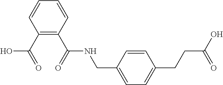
C(NC(C1=C(C(O)=O)C=CC=C1)=O)C1=CC=C(CCC(O)=O)C=C1
